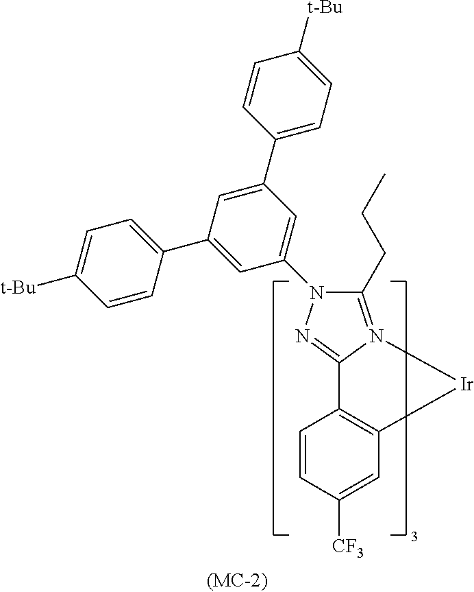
C1(CCC)=N2C(=NN1C1=CC(C3=CC=C([t-Bu])C=C3)=CC(C3=CC=C([t-Bu])C=C3)=C1)C1=C(C=C([CF3])C=C1)[Ir]2
